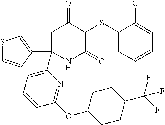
C1C(C2=CSC=C2)(C2=CC=CC(OC3CCC(C(F)(F)F)CC3)=N2)NC(=O)C(SC2=CC=CC=C2Cl)C1=O
